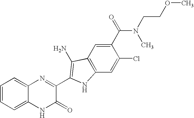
C1=C2C(=CC=C1)N=C(C1=C(N)C3=C(C=C(Cl)C(C(N(CCOC)C)=O)=C3)N1)C(=O)N2
